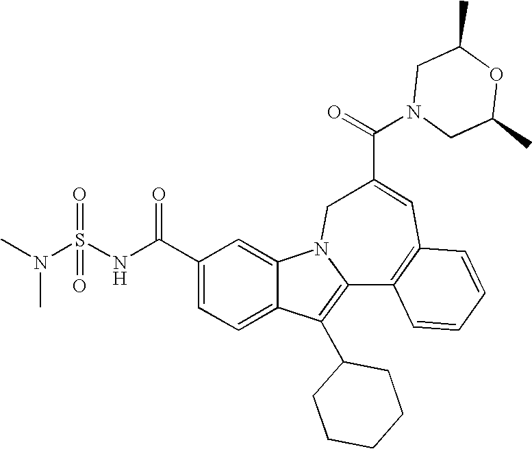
C1(C(NS(N(C)C)(=O)=O)=O)=CC=C2C(=C1)N1C(=C2C2CCCCC2)C2=C(C=C(C(=O)N3CC(C)OC(C)C3)C1)C=CC=C2
